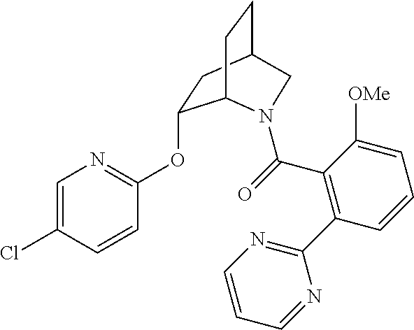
C1=C(Cl)C=CC(OC2CC3CCC2N(C(=O)C2=C(C4=NC=CC=N4)C=CC=C2[OMe])C3)=N1
